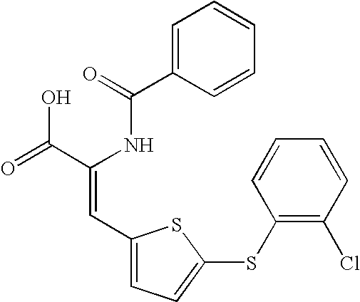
C1=C(C(=O)NC(C(=O)O)=CC2=CC=C(SC3=C(Cl)C=CC=C3)S2)C=CC=C1
